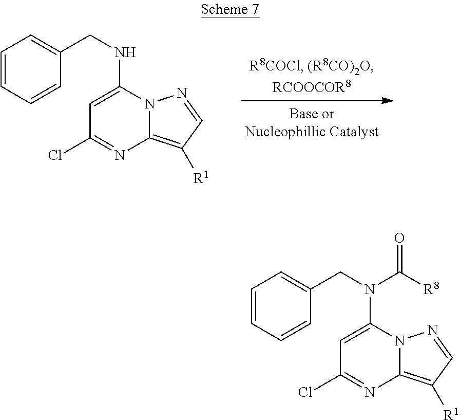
C1=C(NCC2=CC=CC=C2)N2C(=C([R1])C=N2)N=C1Cl.C1=C(N(CC2=CC=CC=C2)C([R8])=O)N2C(=C([R1])C=N2)N=C1Cl
